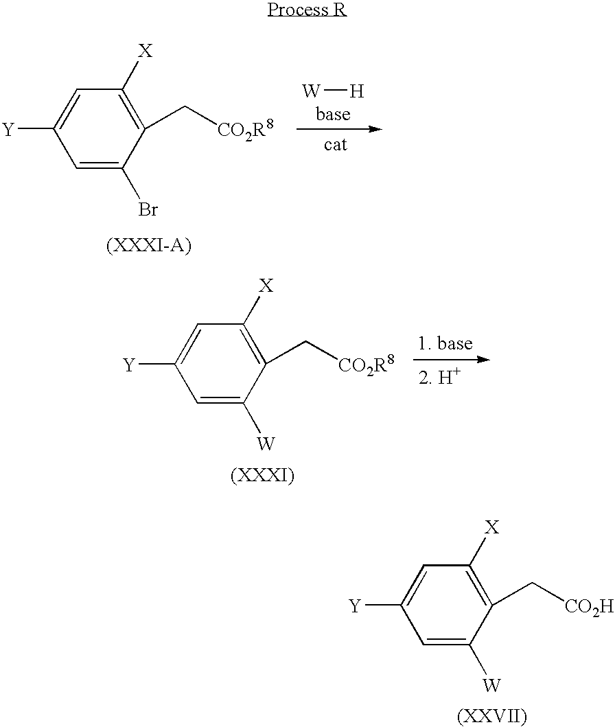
C1=C(Br)C(C[CO2R8])=C([X])C=C1[Y].[W][H].C1=C([W])C(C[CO2R8])=C([X])C=C1[Y].C1=C([W])C(C[CO2H])=C([X])C=C1[Y]
